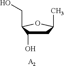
C1C(O)C(CO)OC1C.[A2]
